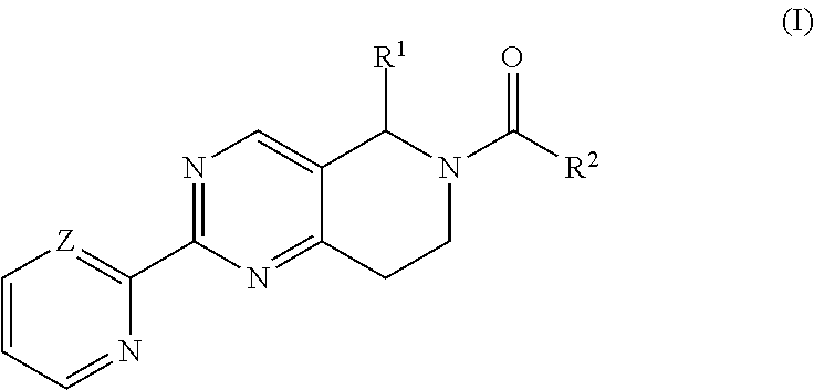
C1=CC=NC(C2=NC=C3C(=N2)CCN(C(=O)[R2])C3[R1])=[Z]1
